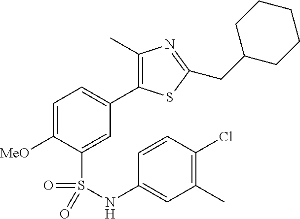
C1=C([MeO])C(S(=O)(=O)NC2=CC(C)=C(Cl)C=C2)=CC(C2=C(C)N=C(CC3CCCCC3)S2)=C1
